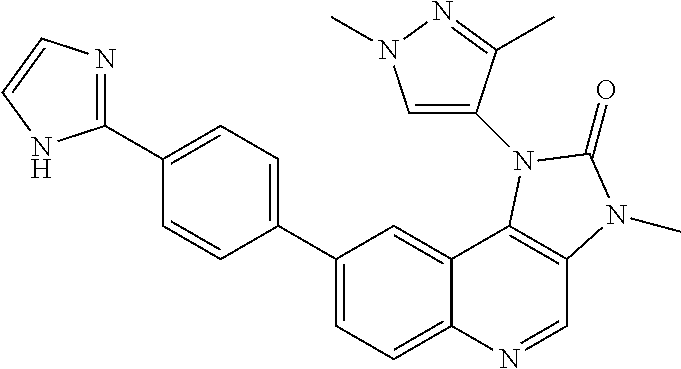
C1(C2=CC=C(C3=NC=CN3)C=C2)=CC=C2C(=C1)C1=C(C=N2)N(C)C(=O)N1C1=CN(C)N=C1C
